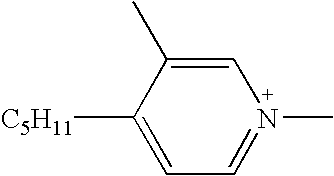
C1=C(C)C([C5H11])=CC=N1C
